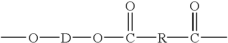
O([D]OC(=O)[R]C(C)=O)C
